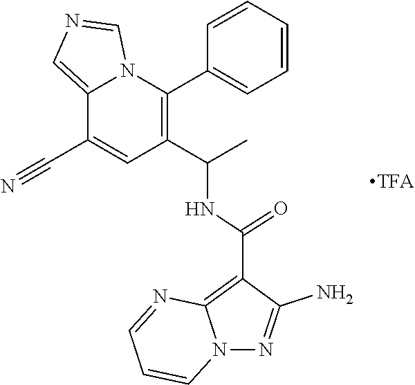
C1(C(C)NC(C2=C3N(N=C2N)C=CC=N3)=O)=C(C2=CC=CC=C2)N2C(=CN=C2)C(C#N)=C1
